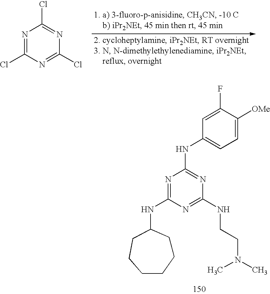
N1=C(Cl)N=C(Cl)N=C1Cl.C1=C(F)C([OMe])=CC=C1NC1=NC(NCCN(C)C)=NC(NC2CCCCCC2)=N1
